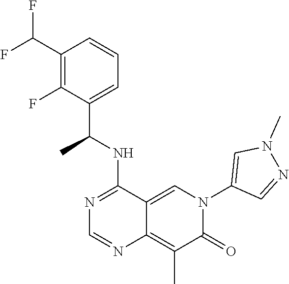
C12=CN(C3=CN(C)N=C3)C(=O)C(C)=C1N=CN=C2NC(C1=CC=CC(C(F)F)=C1F)C
